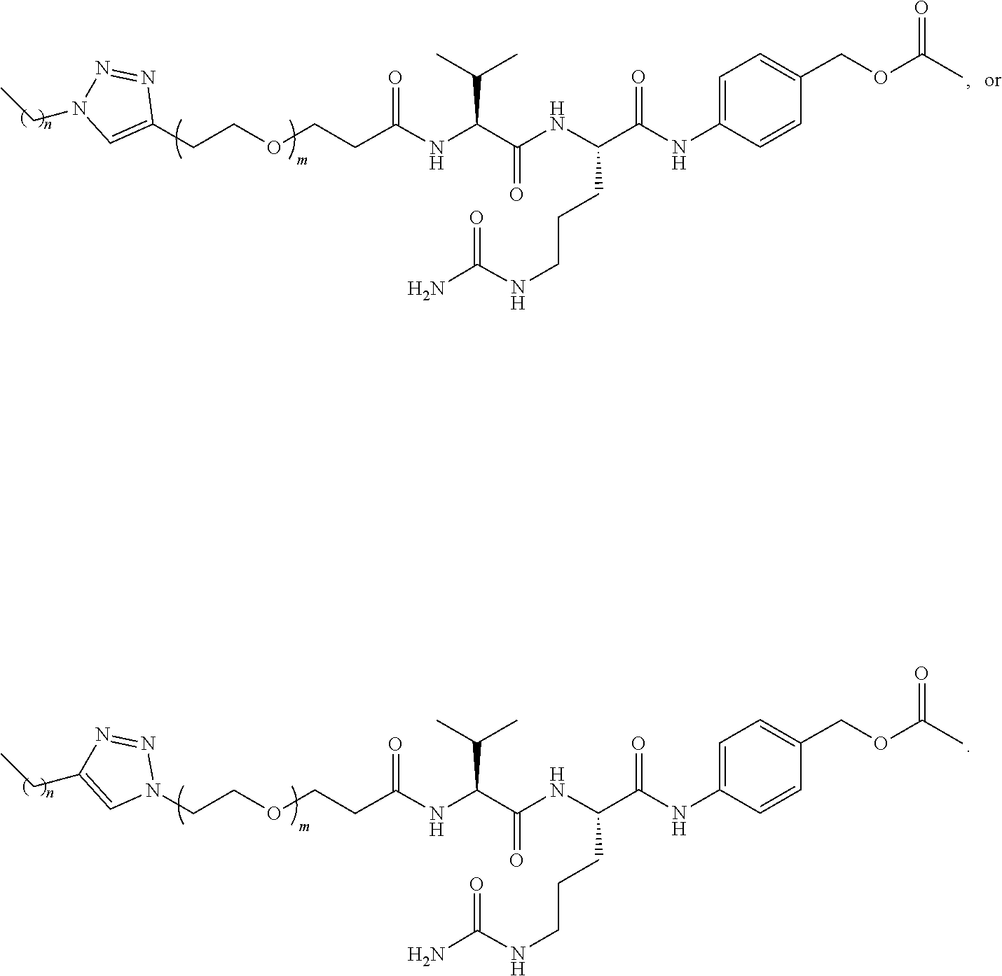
N1=NC(CCOCCC(NC(C(NC(C(NC2=CC=C(COC(C)=O)C=C2)=O)CCCNC(N)=O)=O)C(C)C)=O)=CN1CC.N1=NN(CCOCCC(NC(C(NC(C(NC2=CC=C(COC(C)=O)C=C2)=O)CCCNC(N)=O)=O)C(C)C)=O)C=C1CC
